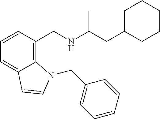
C12=CC=CC(CNC(CC3CCCCC3)C)=C1N(CC1=CC=CC=C1)C=C2
